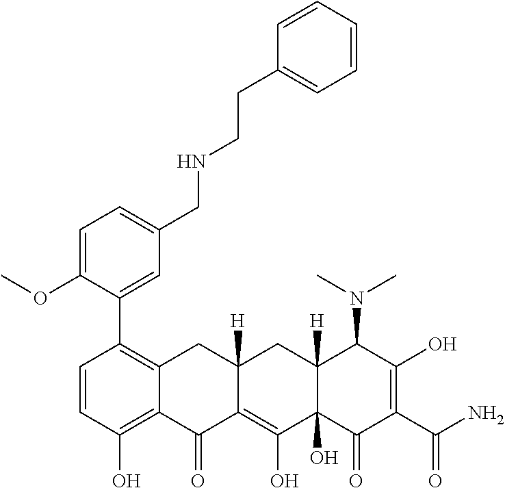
C1=CC(O)=C2C(=C1C1=CC(CNCCC3=CC=CC=C3)=CC=C1OC)CC1([H])C(=C(O)C3(O)C([H])(C1)C(N(C)C)C(O)=C(C(N)=O)C3=O)C2=O
